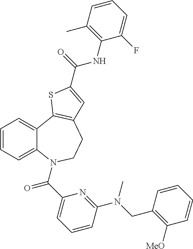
C1=CC=C2C(=C1)C1=C(CCN2C(C2=CC=CC(N(CC3=C([MeO])C=CC=C3)C)=N2)=O)C=C(C(=O)NC2=C(C)C=CC=C2F)S1
